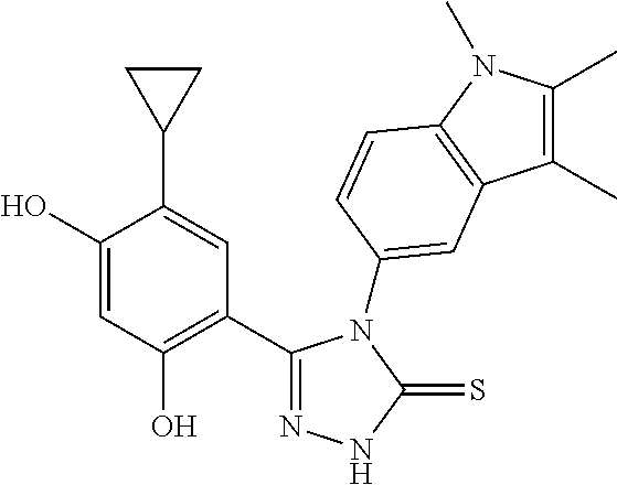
C1(C2=C(O)C=C(O)C(C3CC3)=C2)=NNC(=S)N1C1=CC2=C(N(C)C(C)=C2C)C=C1
